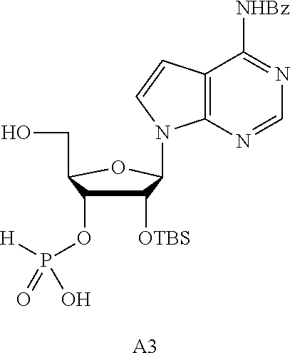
C1([OTBS])C(OP([H])(O)=O)C(CO)OC1N1C2=C(C([NHBz])=NC=N2)C=C1.[A3]
